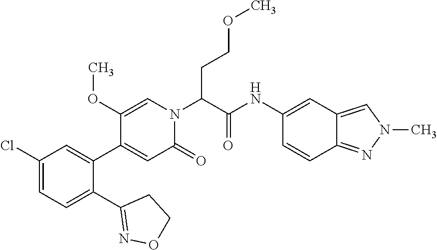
C1(Cl)=CC=C(C2=NOCC2)C(C2=CC(=O)N(C(CCOC)C(=O)NC3=CC4=CN(C)N=C4C=C3)C=C2OC)=C1
